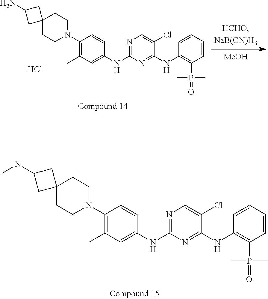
N1=C(NC2=CC(C)=C(N3CCC4(CC3)CC(N(C)C)C4)C=C2)N=C(NC2=C(P(=O)(C)C)C=CC=C2)C(Cl)=C1.N1=C(NC2=CC(C)=C(N3CCC4(CC3)CC(N)C4)C=C2)N=C(NC2=C(P(=O)(C)C)C=CC=C2)C(Cl)=C1.[MeOH].Cl
